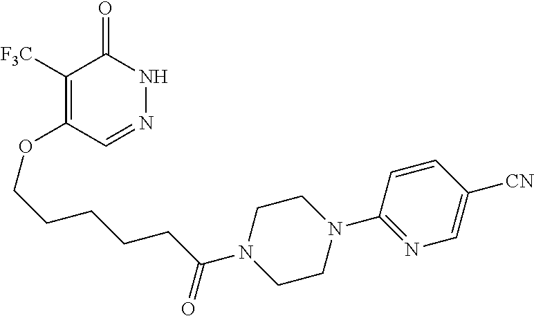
C1([F3C])=C(OCCCCCC(N2CCN(C3=NC=C([CN])C=C3)CC2)=O)C=NNC1=O
